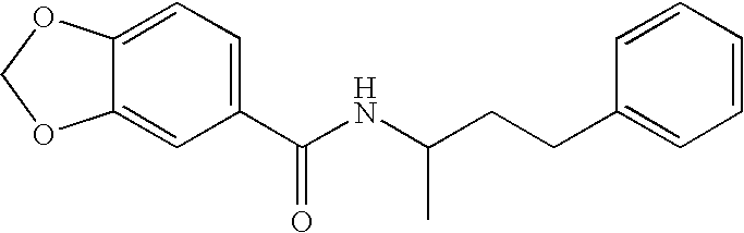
C1(C(NC(CCC2=CC=CC=C2)C)=O)=CC=C2C(=C1)OCO2
